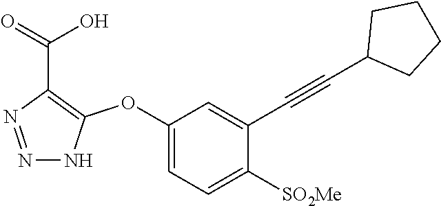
C1(OC2=C(C(=O)O)N=NN2)=CC=C([SO2Me])C(C#CC2CCCC2)=C1
